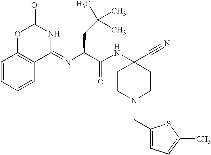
C1=CC=CC2=C1OC(=O)NC2=NC(CC(C)(C)C)C(NC1(C#N)CCN(CC2=CC=C(C)S2)CC1)=O
